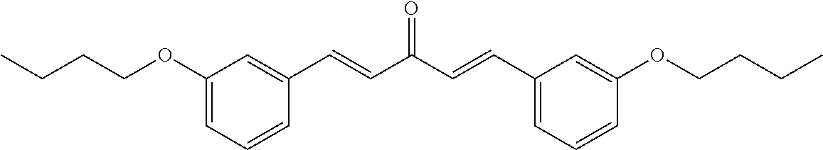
C1(OCCCC)=CC=CC(C=CC(C=CC2=CC=CC(OCCCC)=C2)=O)=C1
